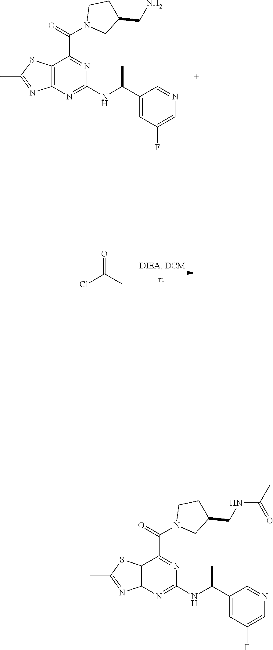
C12=C(N=C(NC(C3=CC(F)=CN=C3)C)N=C1C(=O)N1CC(CN)CC1)N=C(C)S2.ClC(C)=O.C12=C(N=C(NC(C3=CC(F)=CN=C3)C)N=C1C(=O)N1CC(CNC(C)=O)CC1)N=C(C)S2
